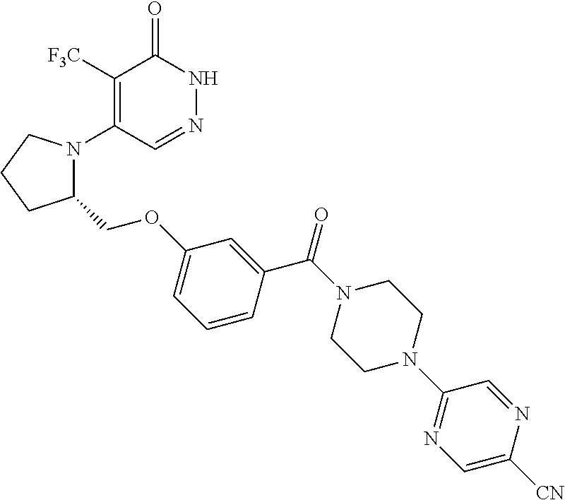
C1([F3C])=C(N2C(COC3=CC=CC(C(N4CCN(C5=NC=C([CN])N=C5)CC4)=O)=C3)CCC2)C=NNC1=O
